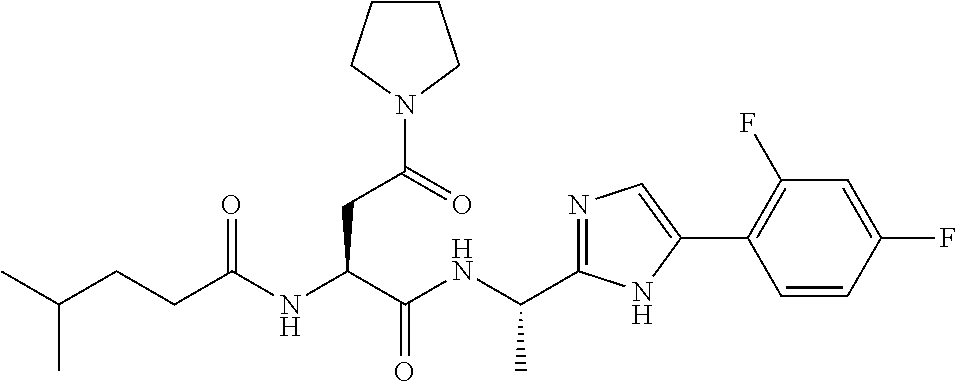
C(NC(C(NC(CCC(C)C)=O)CC(N1CCCC1)=O)=O)(C)C1=NC=C(C2=C(F)C=C(F)C=C2)N1
